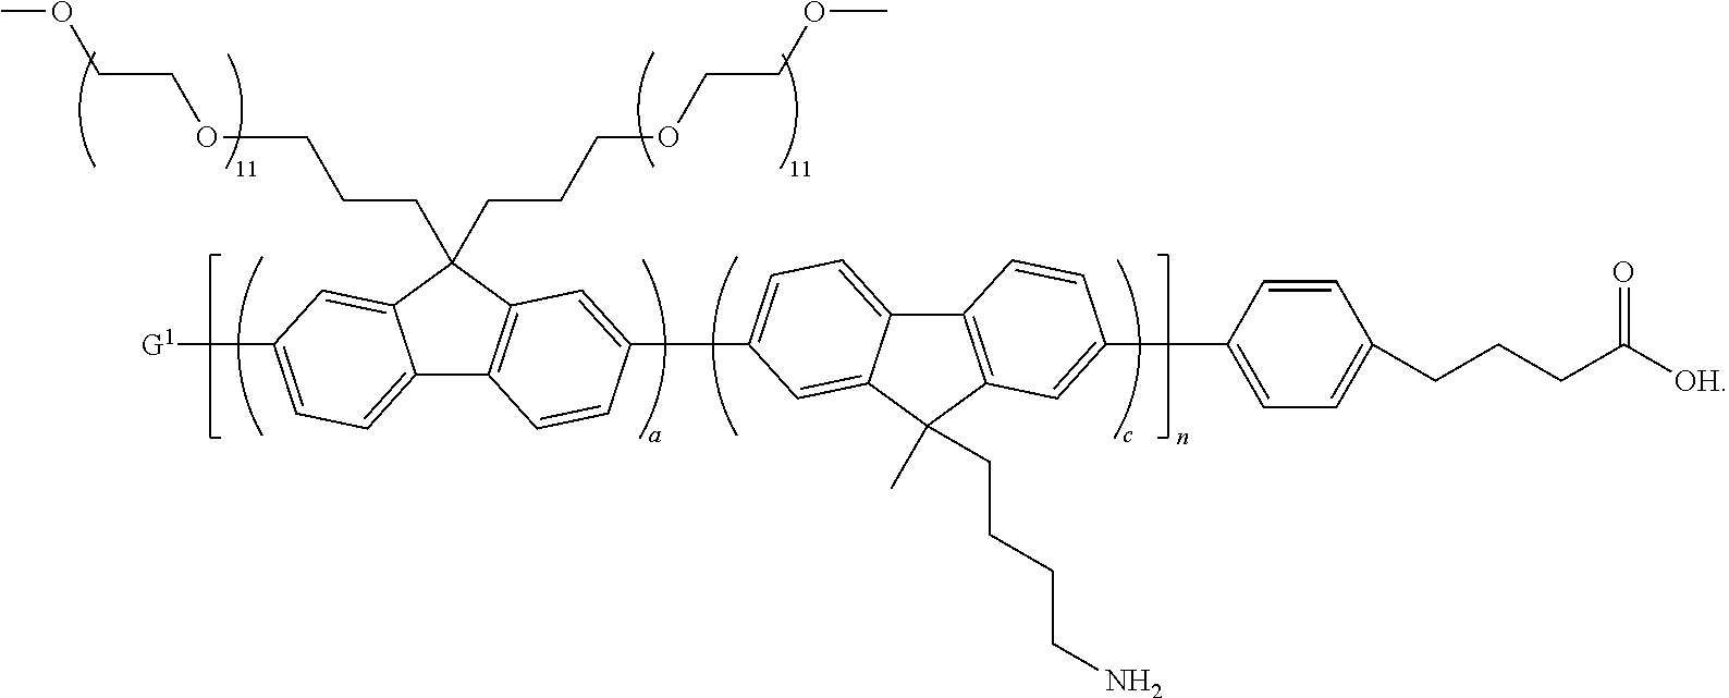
C1(CCCOCCOC)(CCCOCCOC)C2=CC([G1])=CC=C2C2=C1C=C(C1=CC=C3C(=C1)C(C)(CCCCN)C1=C3C=CC(C3=CC=C(CCCC([OH])=O)C=C3)=C1)C=C2
